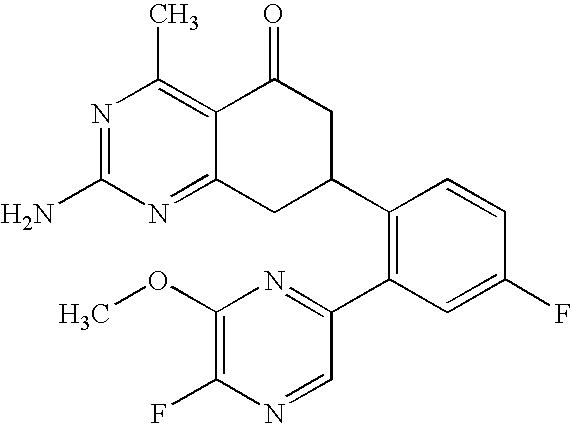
C12=C(C)N=C(N)N=C1CC(C1=C(C3=NC(OC)=C(F)N=C3)C=C(F)C=C1)CC2=O
